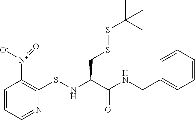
C1=CC=NC(SNC(C(NCC2=CC=CC=C2)=O)CSSC(C)(C)C)=C1[N+]([O-])=O
